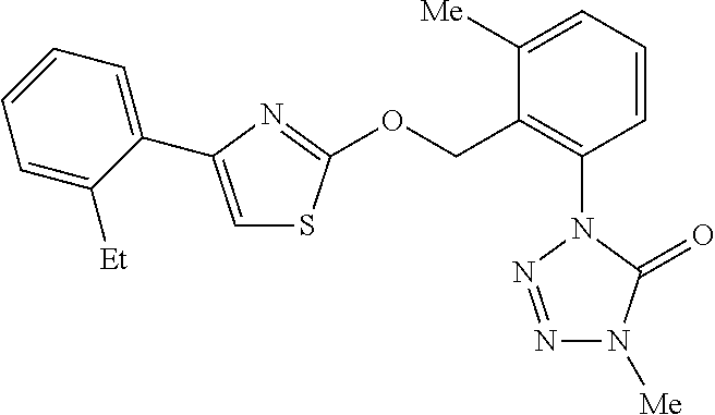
C1=CC=C([Et])C(C2=CSC(OCC3=C(N4C(=O)N([Me])N=N4)C=CC=C3[Me])=N2)=C1
